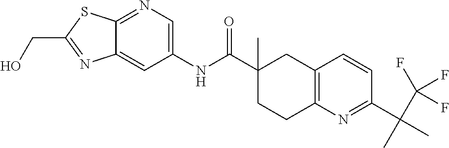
C1=CC2=C(N=C1C(C)(C(F)(F)F)C)CCC(C(NC1=CN=C3C(=C1)N=C(CO)S3)=O)(C)C2
